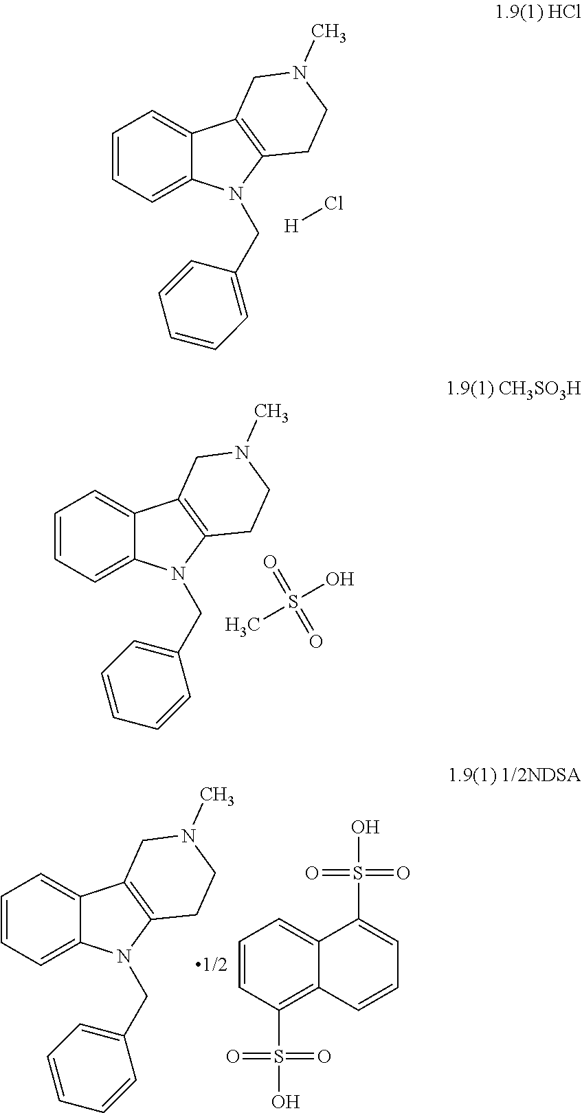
C1=CC=C2C(=C1)C1=C(N2CC2=CC=CC=C2)CCN(C)C1.[H]Cl.C1=CC=C2C(=C1)C1=C(N2CC2=CC=CC=C2)CCN(C)C1.S(O)(C)(=O)=O.C1=CC=C2C(=C1)C1=C(N2CC2=CC=CC=C2)CCN(C)C1.C1=CC(S(O)(=O)=O)=C2C(=C1)C(S(O)(=O)=O)=CC=C2
